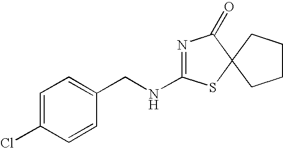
C1=C(Cl)C=CC(CNC2=NC(=O)C3(S2)CCCC3)=C1
